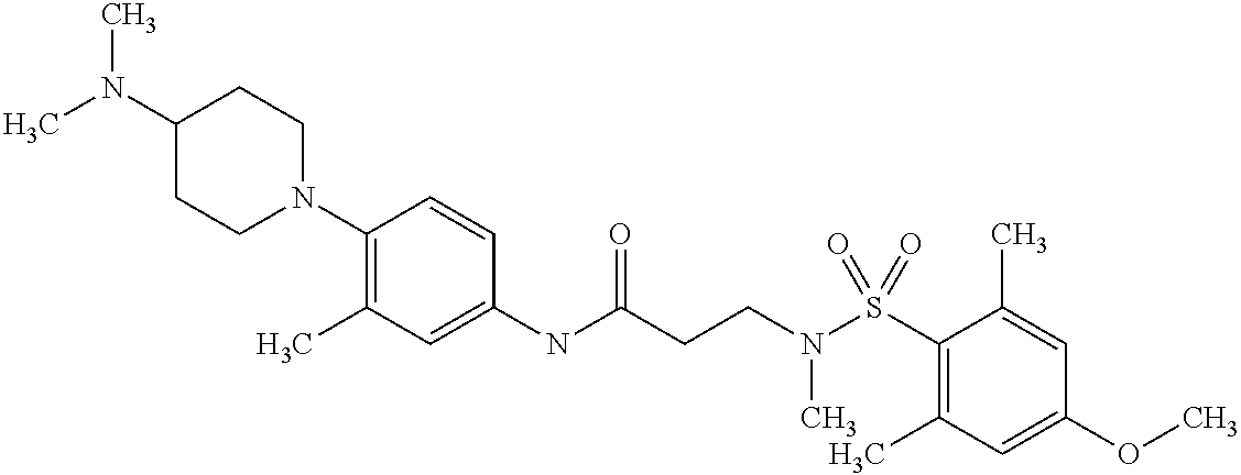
C1(NC(CCN(C)S(=O)(C2=C(C)C=C(OC)C=C2C)=O)=O)=CC(C)=C(N2CCC(N(C)C)CC2)C=C1
